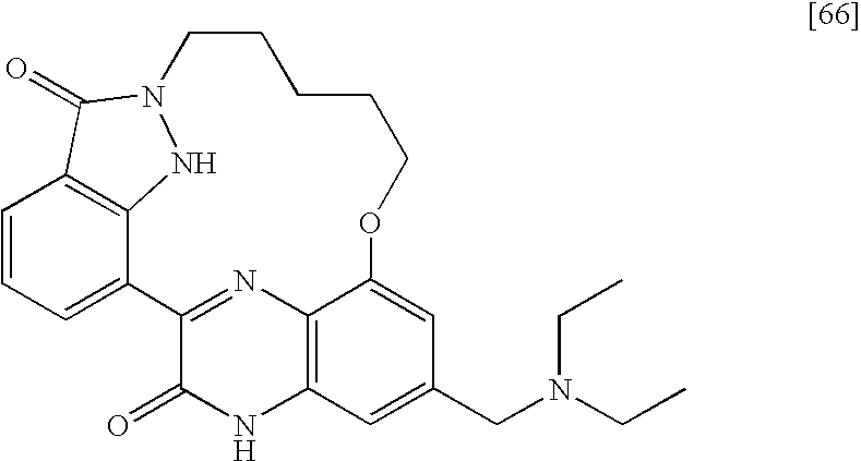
C1=CC=C2C3=C1C(=O)N(N3)CCCCCOC1=CC(CN(CC)CC)=CC3=C1N=C2C(=O)N3
